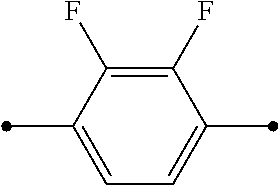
C1=C(C)C(F)=C(F)C(C)=C1
